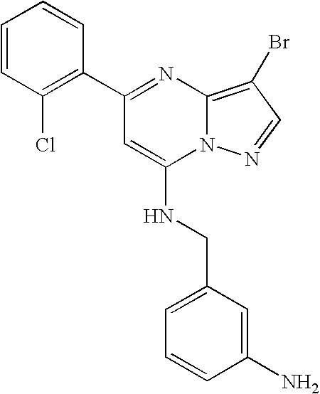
C1(C2=C(Cl)C=CC=C2)=NC2=C(Br)C=NN2C(NCC2=CC=CC(N)=C2)=C1
